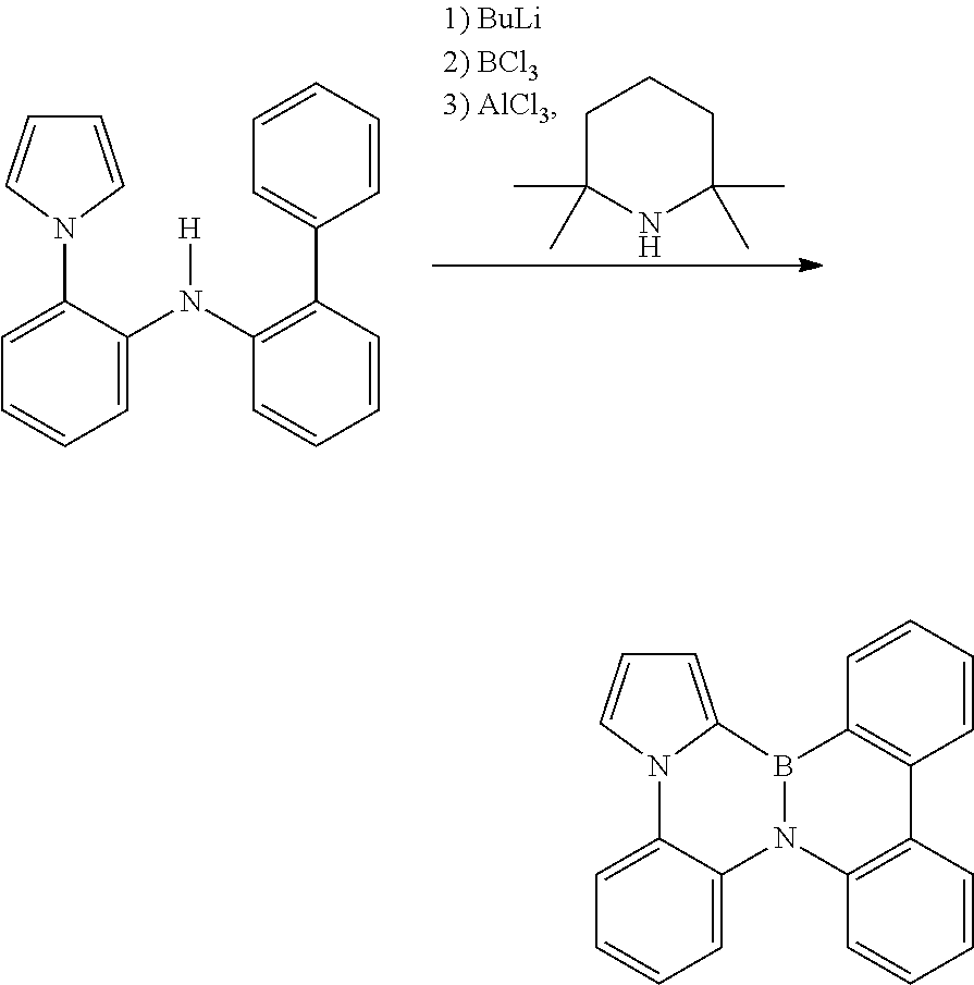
C1C(C)(C)NC(C)(C)CC1.C1=C(N2C=CC=C2)C(N(C2=C(C3=CC=CC=C3)C=CC=C2)[H])=CC=C1.C1=C2C(=CC=C1)N1C3=C(C=CC=C3)C3=C(B1C1=CC=CN21)C=CC=C3
